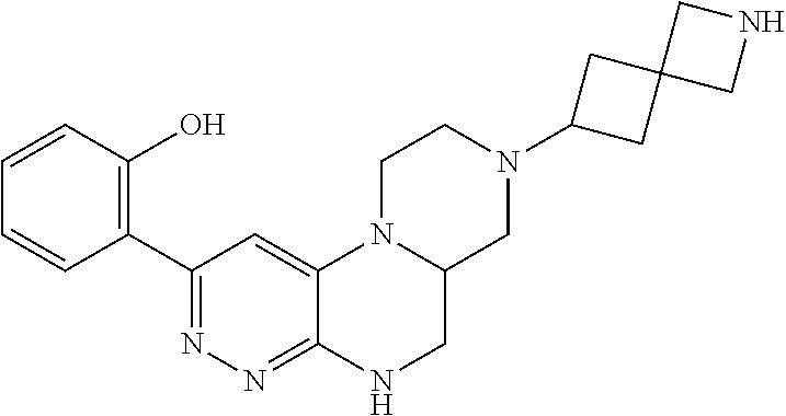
N1(C2CC3(C2)CNC3)CC2N(CC1)C1=CC(C3=C(O)C=CC=C3)=NN=C1NC2
